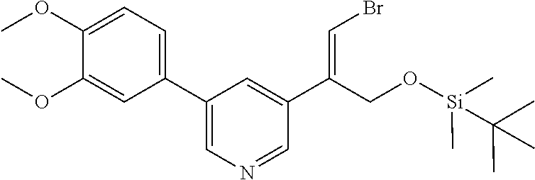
C1(OC)=CC=C(C2=CN=CC(C(=CBr)CO[Si](C)(C)C(C)(C)C)=C2)C=C1OC
